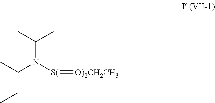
CCC(C)N([S(]=[O)2CH2CH3])C(C)CC
